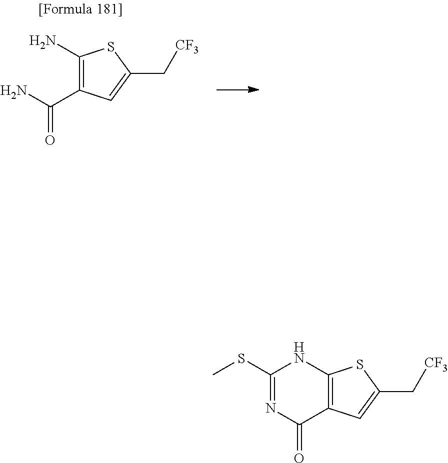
NC(C1=C(N)SC(C[CF3])=C1)=O.C1(SC)=NC(=O)C2=C(N1)SC(C[CF3])=C2
